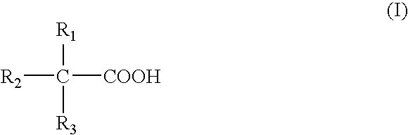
[R1]C([R2])([COOH])[R3]
